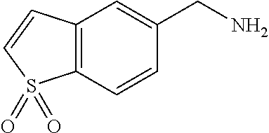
C12=C(C=CC(CN)=C1)S(=O)(=O)C=C2
